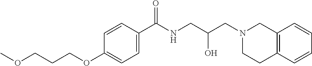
C1=CC(C(NCC(CN2CC3=C(CC2)C=CC=C3)O)=O)=CC=C1OCCCOC
